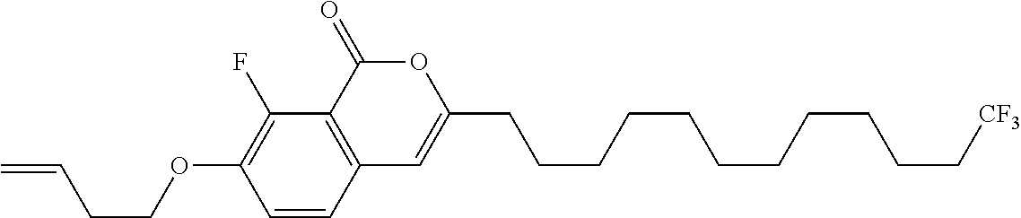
C1=CC2=C(C(F)=C1OCCC=C)C(=O)OC(CCCCCCCCCCC[CF3])=C2
